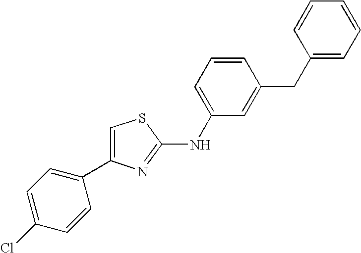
C1=C(NC2=NC(C3=CC=C(Cl)C=C3)=CS2)C=C(CC2=CC=CC=C2)C=C1
